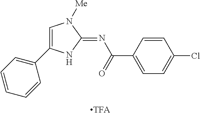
C1=C(C2=CC=CC=C2)NC(=NC(=O)C2=CC=C(Cl)C=C2)N1[Me]
